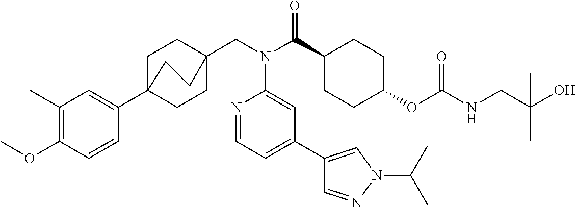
C1(C)=C(OC)C=CC(C23CCC(CN(C(C4CCC(OC(NCC(O)(C)C)=O)CC4)=O)C4=CC(C5=CN(C(C)C)N=C5)=CC=N4)(CC2)CC3)=C1
